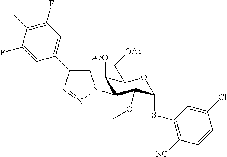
C1([AcO])C(N2C=C(C3=CC(F)=C(C)C(F)=C3)N=N2)C(OC)C(SC2=C([NC])C=CC(Cl)=C2)OC1C[OAc]
